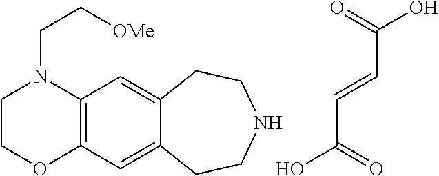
C1COC2=C(N1CC[OMe])C=C1C(=C2)CCNCC1.C(C=CC(O)=O)(O)=O
